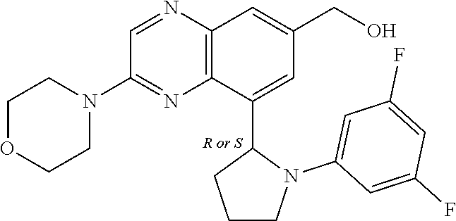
C1(N2CCOCC2)=NC2=C(N=C1)C=C(CO)C=C2C1CCCN1C1=CC(F)=CC(F)=C1
